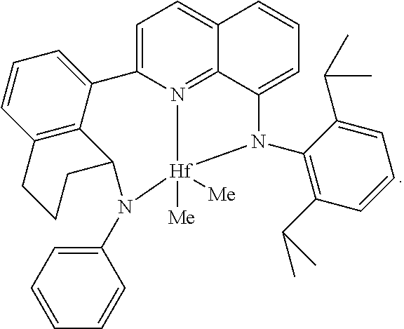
C1=C2N3=C4C(=C1)C=CC=C4N(C1=C(C(C)C)C=CC=C1C(C)C)[Hf]3([Me])([Me])N(C1=CC=CC=C1)C1C3=C(C=CC=C23)CCC1
